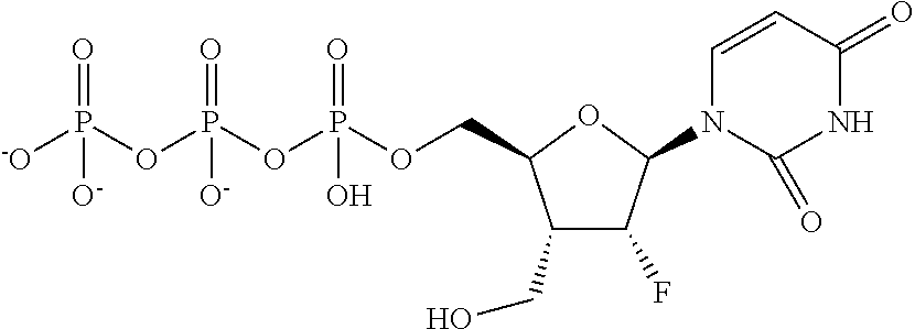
C1(CO)C(F)C(N2C=CC(=O)NC2=O)OC1COP(OP(OP(=O)([-O])[O-])(=O)[O-])(=O)O
